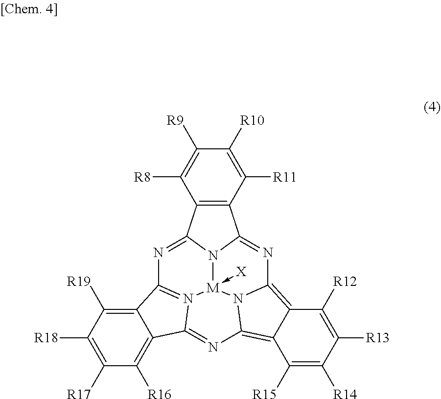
C12=C(C([R11])=C([R10])C([R9])=C1[R8])C1=NC3=C4C([R12])=C([R13])C([R14])=C([R15])C4=C4N3[M]3(-[X])N1C2=NC1=N3C(=N4)C2=C([R16])C([R17])=C([R18])C([R19])=C21
